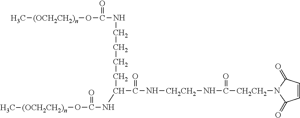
C[(OCH2CH2)n]OC(NCCCCC(C(N[CH2CH2]NC([CH2CH2]N1C(=O)C=CC1=O)=O)=O)NC(O[(OCH2CH2)n]C)=O)=O
